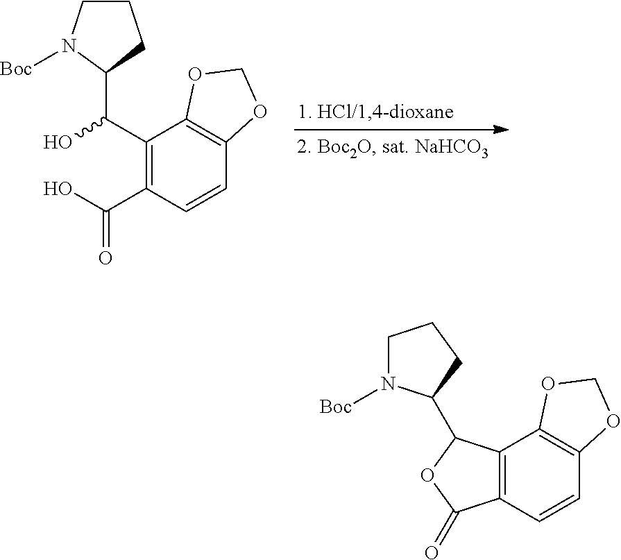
C1CN([Boc])C(C(O)C2=C(C(O)=O)C=CC3=C2OCO3)C1.C12=C(C=CC3=C1OCO3)C(=O)OC2C1N([Boc])CCC1
